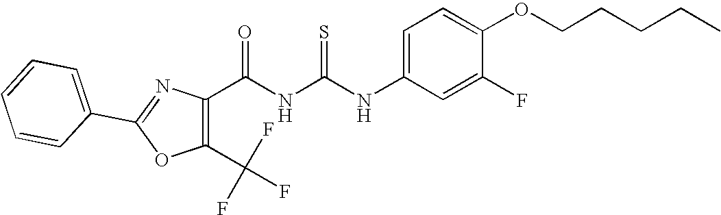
C(NC(NC1=CC=C(OCCCCC)C(F)=C1)=S)(=O)C1=C(C(F)(F)F)OC(C2=CC=CC=C2)=N1
